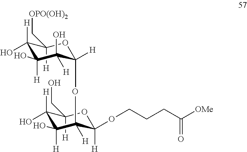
C1(O)([H])C([H])(C[OPO(OH)2])OC([H])(OC2([H])C(OCCCC([OMe])=O)([H])OC([H])(CO)C(O)([H])C2([H])O)C([H])(O)C1([H])O
